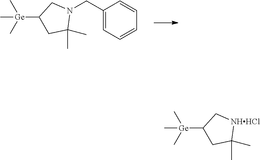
C1(CN2CC([Ge](C)(C)C)CC2(C)C)=CC=CC=C1.[NHHCl]1CC([Ge](C)(C)C)CC1(C)C
